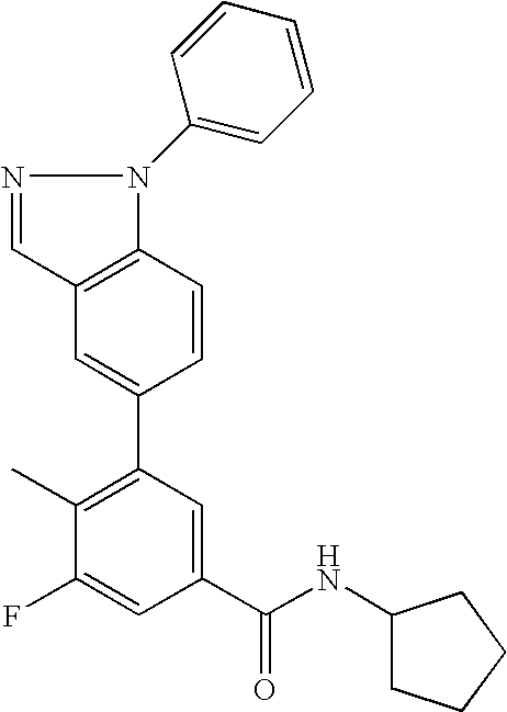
C12=C(C=CC(C3=C(C)C(F)=CC(C(NC4CCCC4)=O)=C3)=C1)N(C1=CC=CC=C1)N=C2
